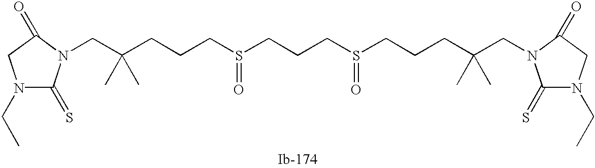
C(CS(=O)CCCS(=O)CCCC(CN1C(=S)N(CC)CC1=O)(C)C)CC(CN1C(=S)N(CC)CC1=O)(C)C
